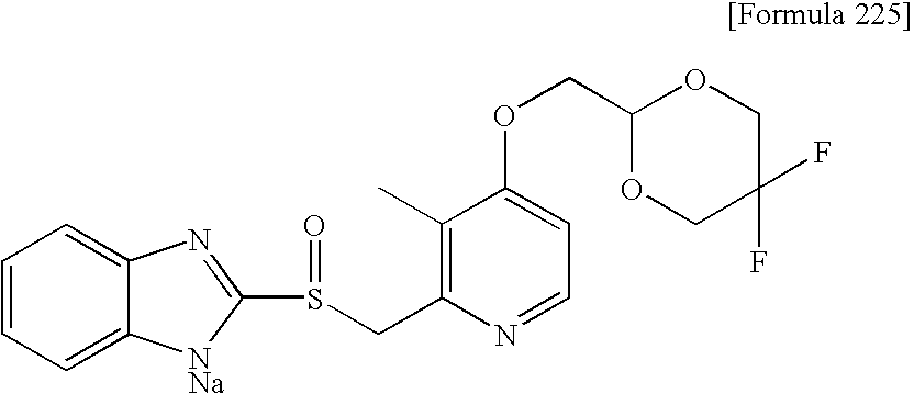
C(OC1=CC=NC(CS(=O)C2=NC3=CC=CC=C3[NNa]2)=C1C)C1OCC(F)(F)CO1
